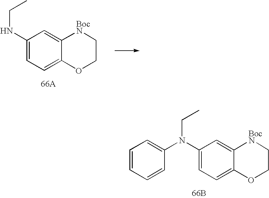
C1=C(NCC)C=C2C(=C1)OCC[BocN]2.[66A].C1=C(N(CC)C2=CC=CC=C2)C=C2C(=C1)OCC[BocN]2.[66B]
